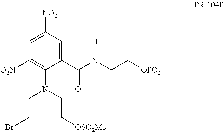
C1(C(N(CC[OPO3])[H])=O)=CC([NO2])=CC([O2N])=C1N(CC[OSO2Me])CCBr
